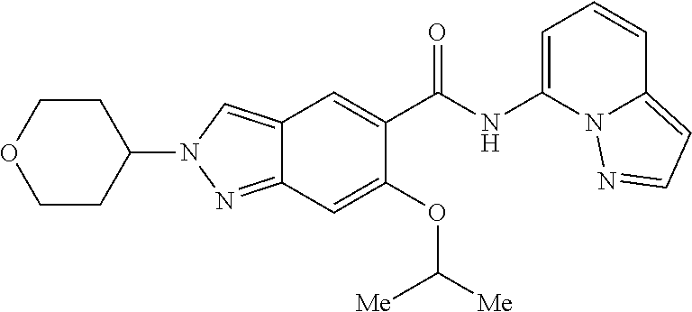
C1(OC([Me])[Me])=CC2=NN(C3CCOCC3)C=C2C=C1C(NC1=CC=CC2=CC=NN12)=O
